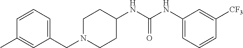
C1(CN2CCC(NC(NC3=CC=CC([CF3])=C3)=O)CC2)=CC=CC(C)=C1
